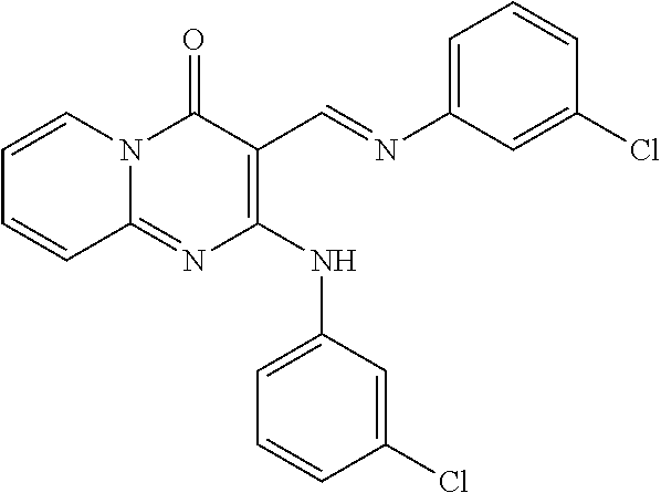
C1=CN2C(=NC(NC3=CC=CC(Cl)=C3)=C(C=NC3=CC=CC(Cl)=C3)C2=O)C=C1
